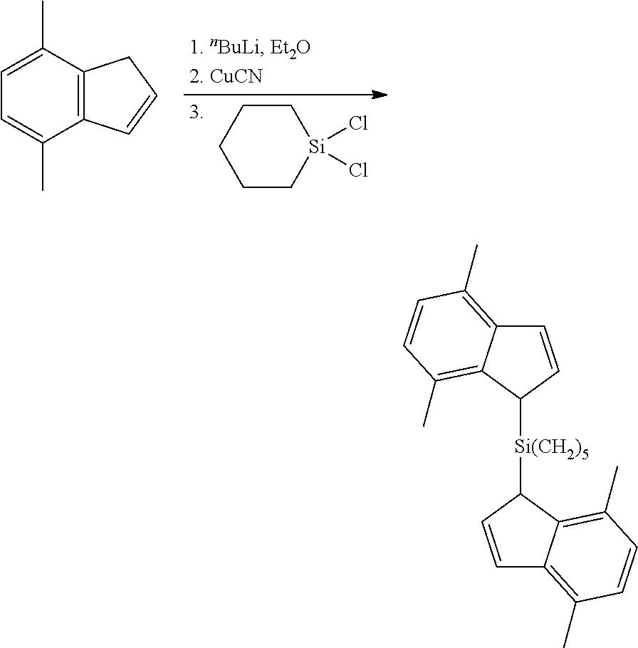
C1C[Si](Cl)(Cl)CCC1.C12=C(C(C)=CC=C1C)CC=C2.C1=CC([Si(CH2)5]C2C3=C(C)C=CC(C)=C3C=C2)C2=C(C)C=CC(C)=C12
